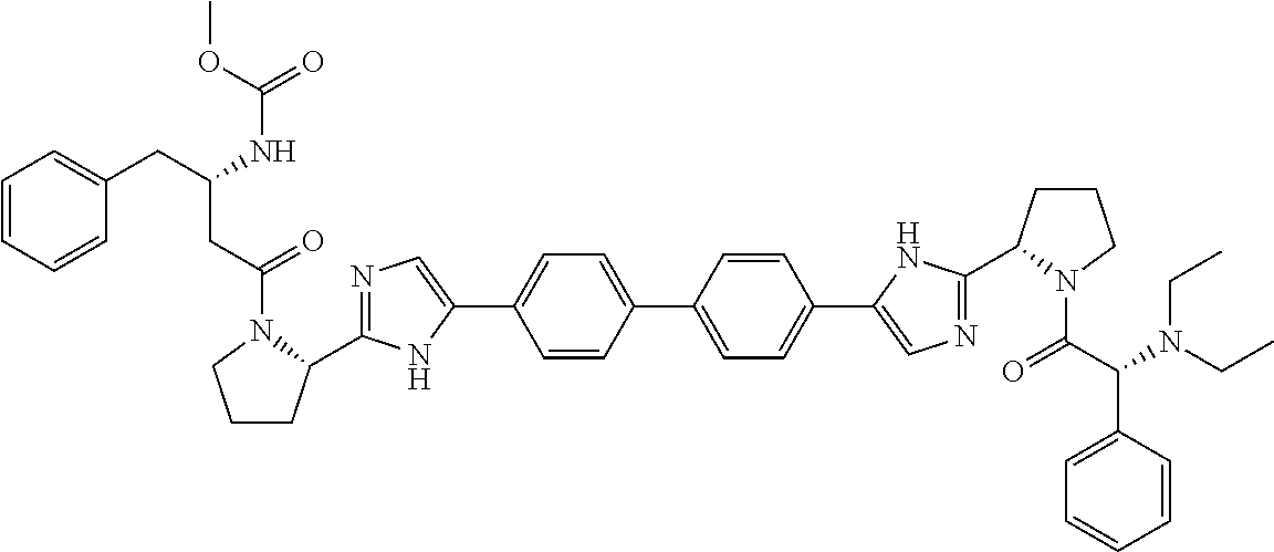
C1=CC(C2=CC=C(C3=CN=C(C4CCCN4C(C(N(CC)CC)C4=CC=CC=C4)=O)N3)C=C2)=CC=C1C1=CN=C(C2CCCN2C(CC(CC2=CC=CC=C2)NC(=O)OC)=O)N1
